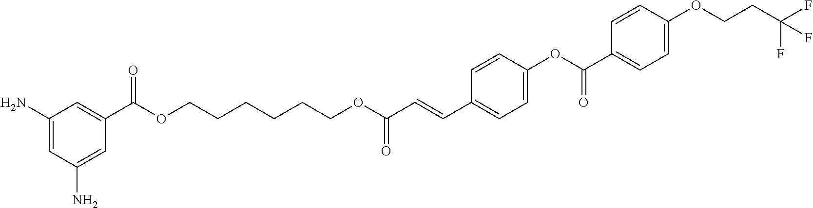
C1(N)=CC(N)=CC(C(OCCCCCCOC(C=CC2=CC=C(OC(=O)C3=CC=C(OCCC(F)(F)F)C=C3)C=C2)=O)=O)=C1
